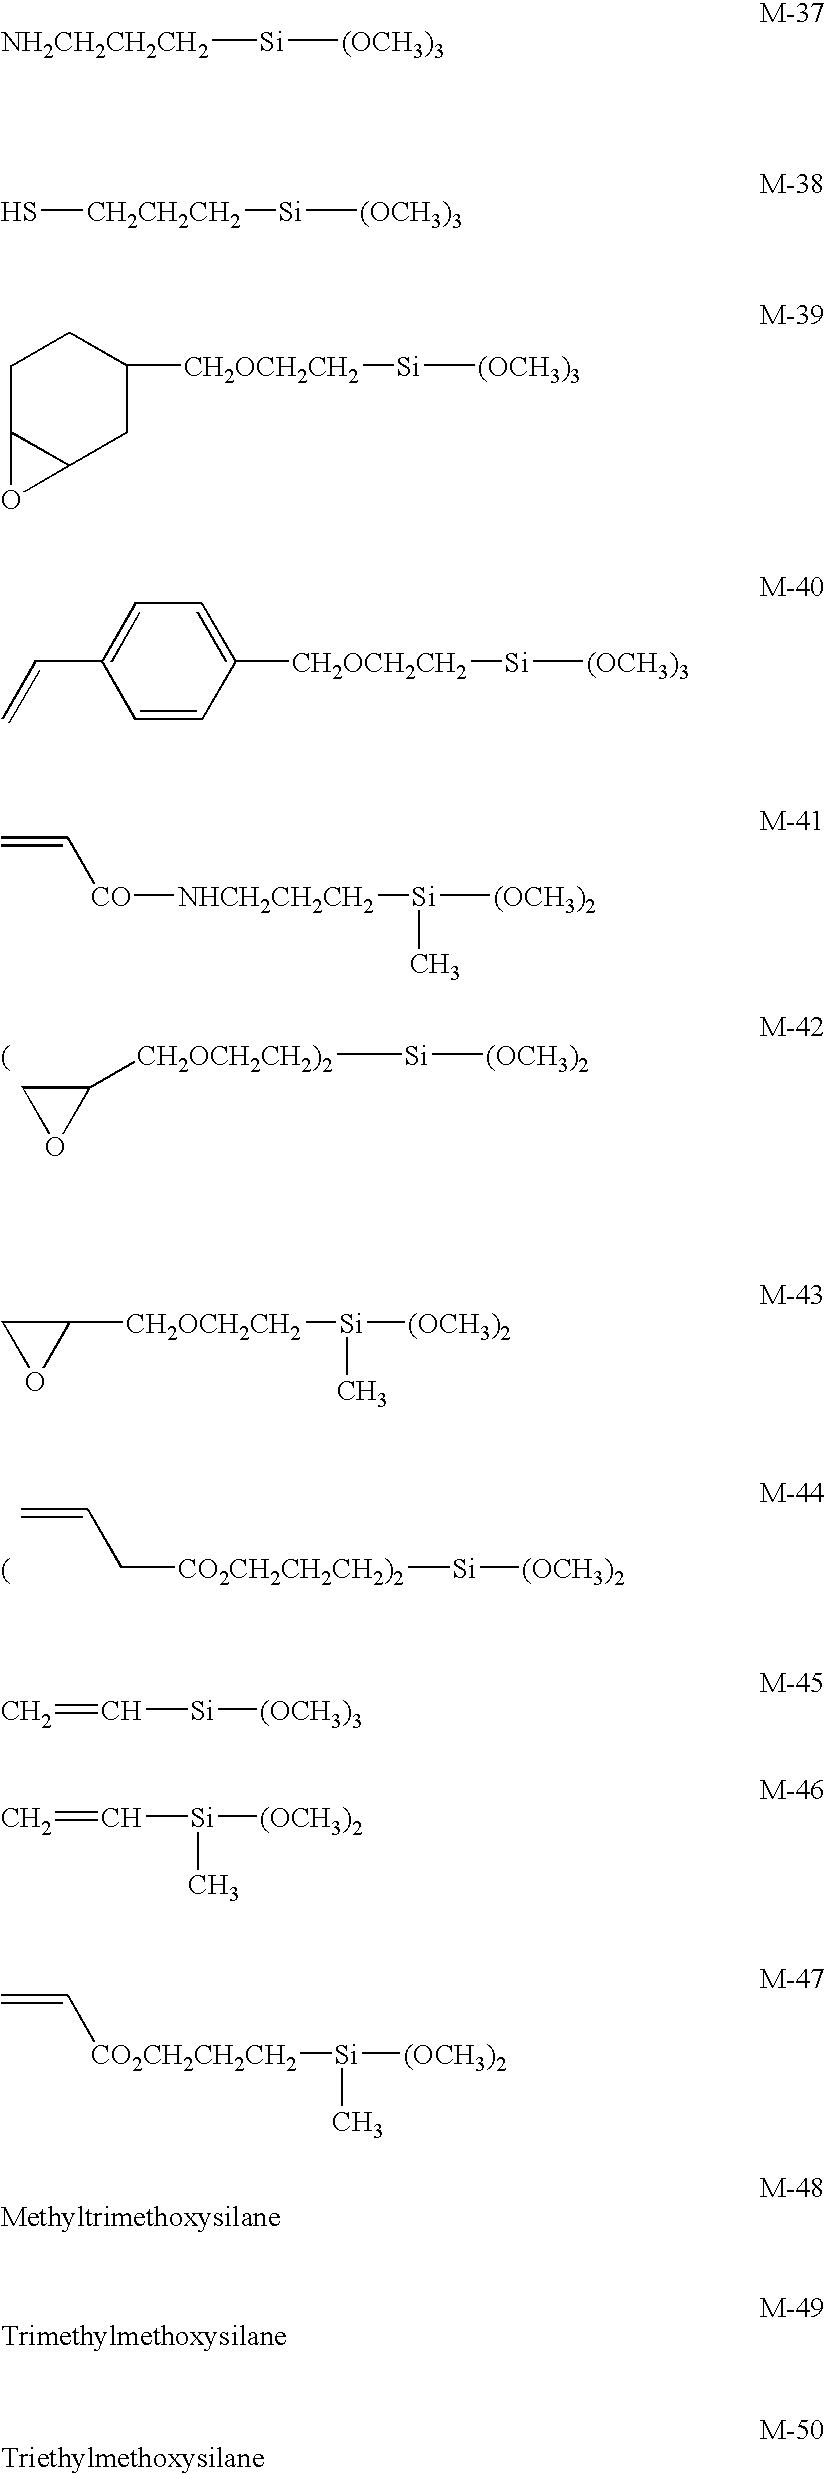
C1([CH2OCH2CH2)2][Si][(OCH3)2])CO1.C=CC[CO2CH2CH2CH2)2][Si][(OCH3)2].[NH2CH2CH2CH2][Si][(OCH3)3].S[CH2CH2CH2][Si][(OCH3)3].C1C2C(CC([CH2OCH2CH2][Si][(OCH3)3])C1)O2.C1=CC([CH2OCH2CH2][Si][(OCH3)3])=CC=C1C=C.C=C[CO][NHCH2CH2CH2][Si]([(OCH3)2])C.C1([CH2OCH2CH2][Si]([(OCH3)2])C)CO1.C=C[Si][(OCH3)3].C=C[Si]([(OCH3)2])C.C=C[CO2CH2CH2CH2][Si]([(OCH3)2])C
